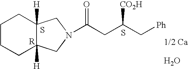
C1CCC2([H])C([H])(C1)CN(C(CC(C[Ph])[CO2H])=O)C2.S.S.O
